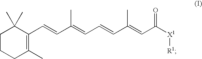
C1CCC(C)=C(C=CC(=CC=CC(=CC([X1][R1])=O)C)C)C1(C)C
